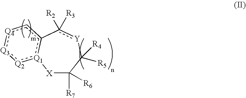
[X]1C([R7])([R6])C([R5])([R4])[Y]c([R2])([R3])-c2[Q1]1:[Q2]:[Q3]:[Q4]c2
